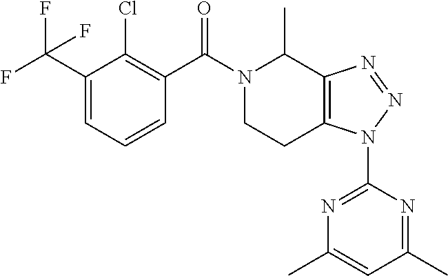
C1(C(F)(F)F)=CC=CC(C(N2CCC3=C(C2C)N=NN3C2=NC(C)=CC(C)=N2)=O)=C1Cl
